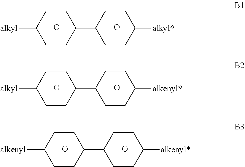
O.C1CC([alkyl])CCC1C1CCC([alkyl*])CC1.O.O.C1CC([alkyl])CCC1C1CCC([alkenyl*])CC1.O.O.C1CC([alkenyl])CCC1C1CCC([alkenyl*])CC1.O
